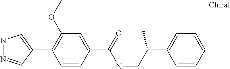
N1N=CC(C2=C(OC)C=C(C(NCC(C3=CC=CC=C3)C)=O)C=C2)=C1
